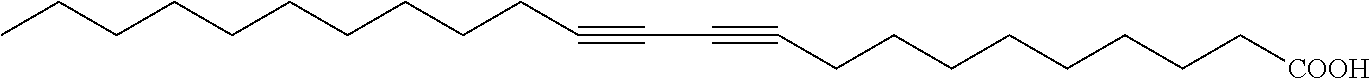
C(CCCCCCCC#CC#CCCCCCCCC[COOH])CC
